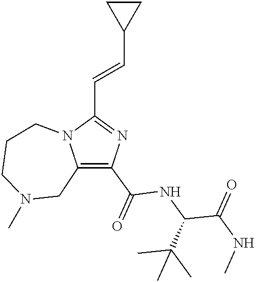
C1(C(=O)NC(C(NC)=O)C(C)(C)C)=C2N(C(C=CC3CC3)=N1)CCCN(C)C2
